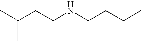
C(CCNCCCC)(C)C
